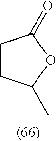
C1CC(C)OC1=O
